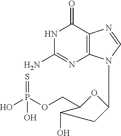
OP(OCC1C(O)CC(N2C3=C(C(=O)NC(N)=N3)N=C2)O1)(=S)O
